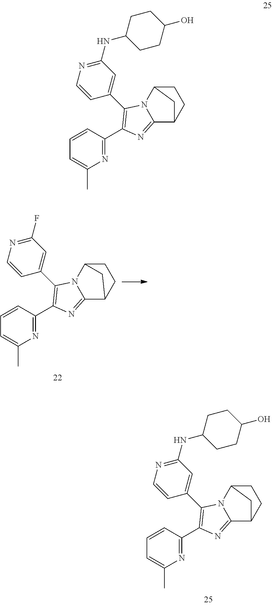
N1=C(C2=C(C3=CC(F)=NC=C3)N3C4CCC(C3=N2)C4)C=CC=C1C.N1=C(C2=C(C3=CC(NC4CCC(O)CC4)=NC=C3)N3C4CCC(C3=N2)C4)C=CC=C1C.N1=C(C2=C(C3=CC(NC4CCC(O)CC4)=NC=C3)N3C4CCC(C3=N2)C4)C=CC=C1C
